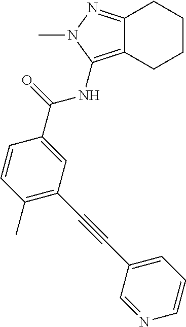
C12=NN(C)C(NC(C3=CC(C#CC4=CC=CN=C4)=C(C)C=C3)=O)=C1CCCC2
